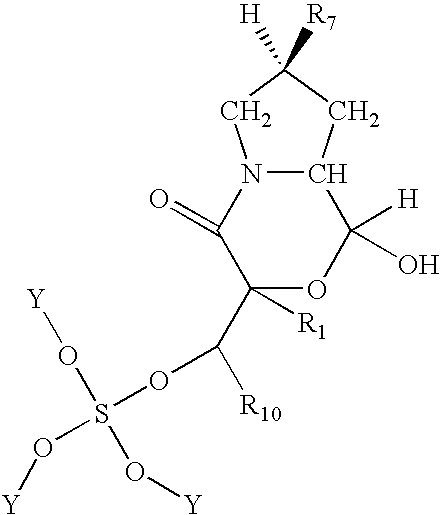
C1([R1])(C([R10])OS(O[Y])(O[Y])O[Y])OC([H])(O)C2N(C1=O)CC([R7])([H])C2
